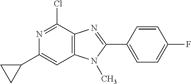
C1(C2CC2)=CC2=C(C(Cl)=N1)N=C(C1=CC=C(F)C=C1)N2C
